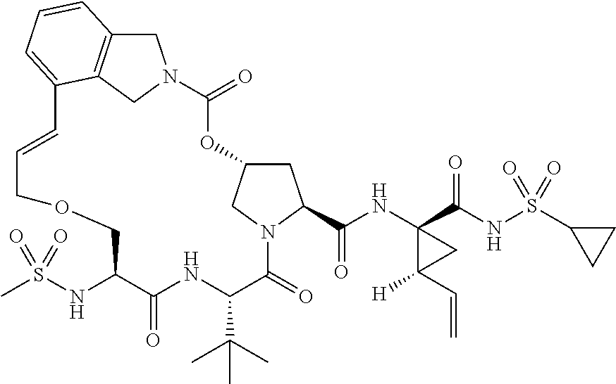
C1C2CN(C1C(NC1(C(NS(C3CC3)(=O)=O)=O)C([H])(C=C)C1)=O)C(=O)C(C(C)(C)C)NC(=O)C(NS(C)(=O)=O)COCC=CC1=CC=CC3=C1CN(C(=O)O2)C3
